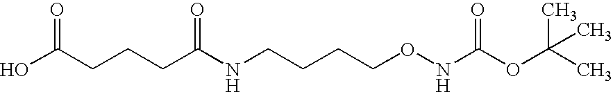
N(CCCCONC(OC(C)(C)C)=O)C(=O)CCCC(=O)O
